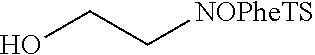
OCC[NOPheTS]
